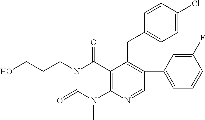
C1=CC(Cl)=CC=C1CC1=C(C2=CC=CC(F)=C2)C=NC2=C1C(=O)N(CCCO)C(=O)N2C
